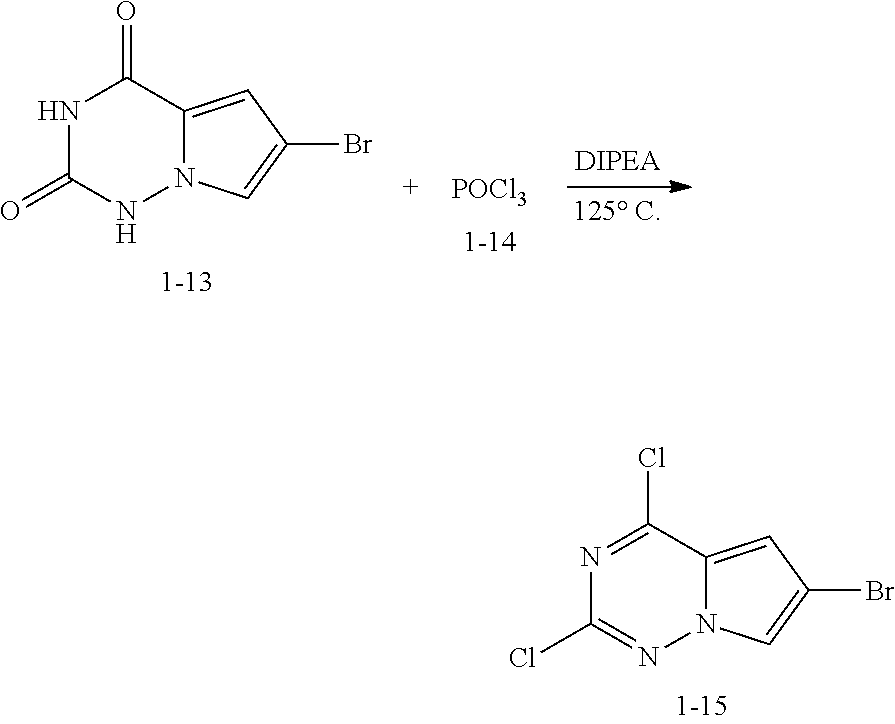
N1=C(Cl)C2=CC(Br)=CN2N=C1Cl.N1C(=O)NN2C(=CC(Br)=C2)C1=O.[POCl3]
